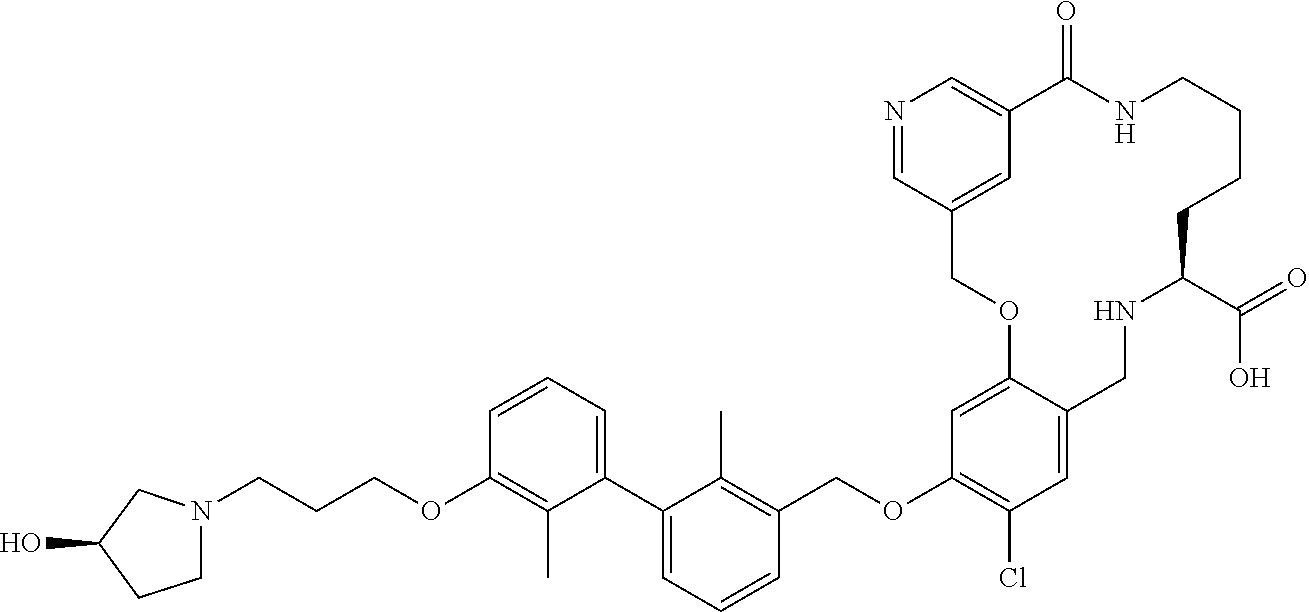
C1=C2C(=CC(OCC3=C(C)C(C4=CC=CC(OCCCN5CCC(O)C5)=C4C)=CC=C3)=C1Cl)OCC1=CC(=CN=C1)C(=O)NCCCCC(C(=O)O)NC2
